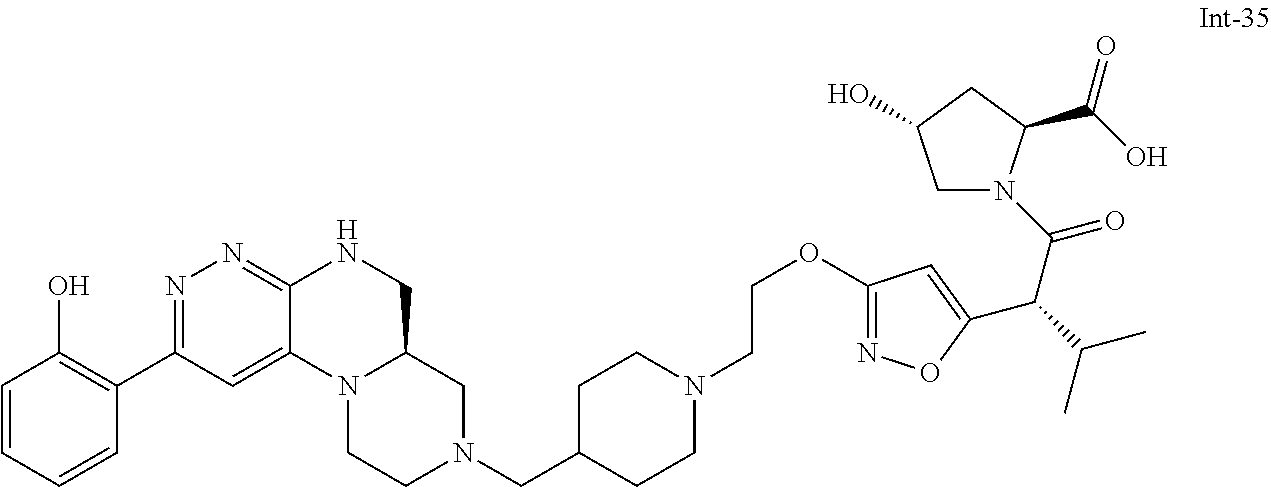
C1C(O)CC(C(=O)O)N1C(C(C1=CC(OCCN2CCC(CN3CCN4C5=CC(C6=C(O)C=CC=C6)=NN=C5NCC4C3)CC2)=NO1)C(C)C)=O
